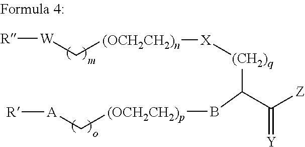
[R][W]C[(OCH2CH2)n][X][(CH2)q]C(C(=[Y])[Z])B[(OCH2CH2)p]C[A][R]
